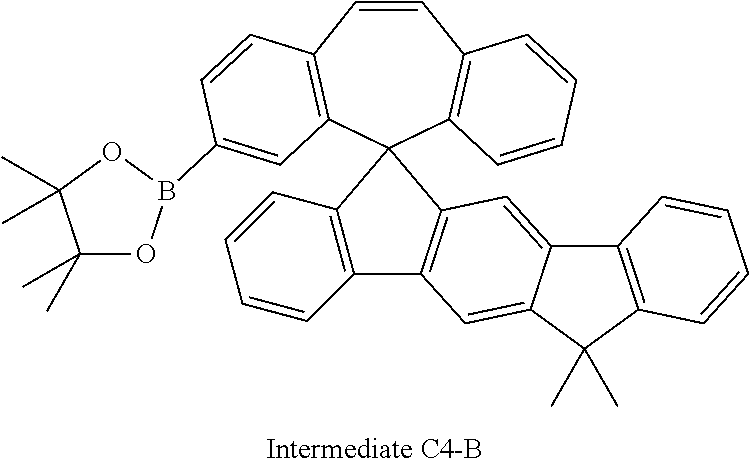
C1=CC2=C(C3(C4=C1C=CC=C4)C1=C(C=CC=C1)C1=C3C=C3C4=C(C(C)(C)C3=C1)C=CC=C4)C=C(B1OC(C)(C)C(C)(C)O1)C=C2
